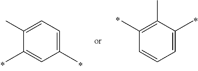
C1(C)=CC=C(C)C(C)=C1.C1=C(C)C(C)=C(C)C=C1
